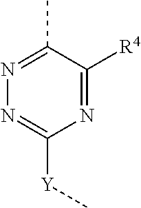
N1=C([R4])C(C)=NN=C1[Y]C
